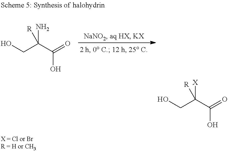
C(C(C(=O)O)(N)[R])O.C(C(C(=O)O)([X])[R])O
